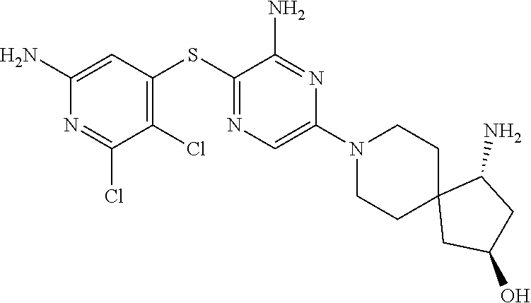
S(C1=NC=C(N2CCC3(CC2)CC(O)CC3N)N=C1N)C1=C(Cl)C(Cl)=NC(N)=C1
